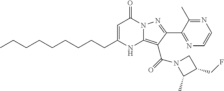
C1=C(CCCCCCCCC)NC2=C(C(N3C(C)C(CF)C3)=O)C(C3=NC=CN=C3C)=NN2C1=O
